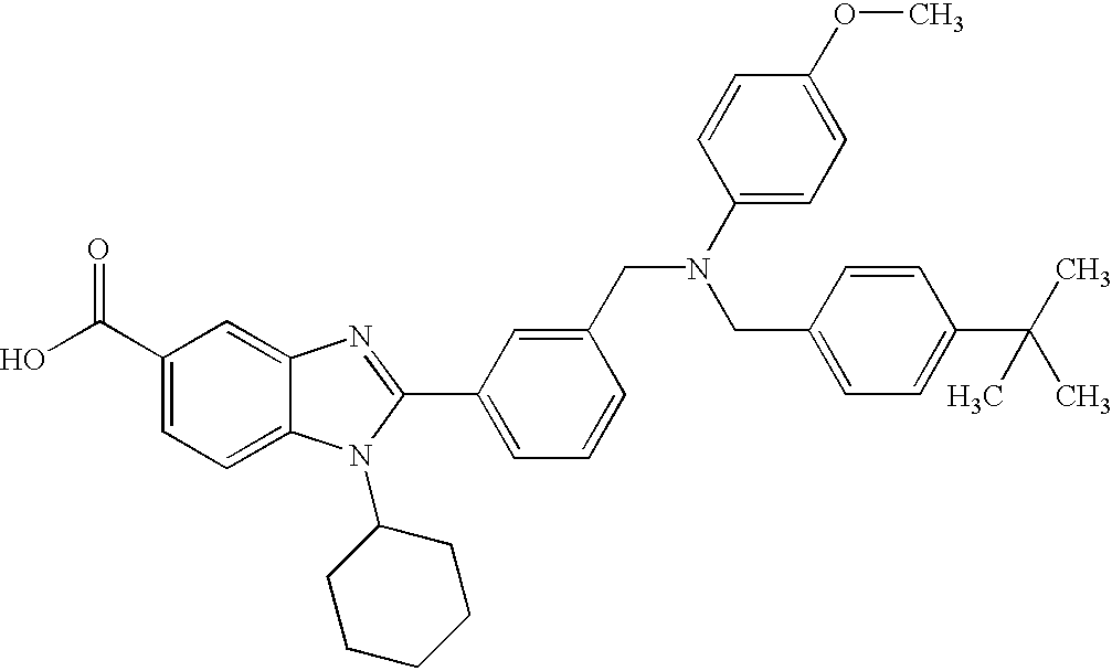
OC(C1=CC=C2C(=C1)N=C(C1=CC=CC(CN(C3=CC=C(OC)C=C3)CC3=CC=C(C(C)(C)C)C=C3)=C1)N2C1CCCCC1)=O
